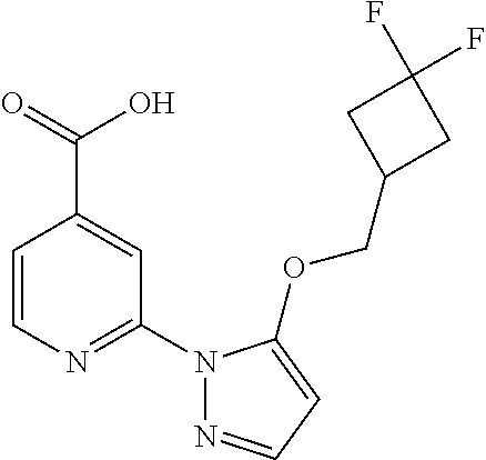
C1=CN=C(N2N=CC=C2OCC2CC(F)(F)C2)C=C1C(O)=O
